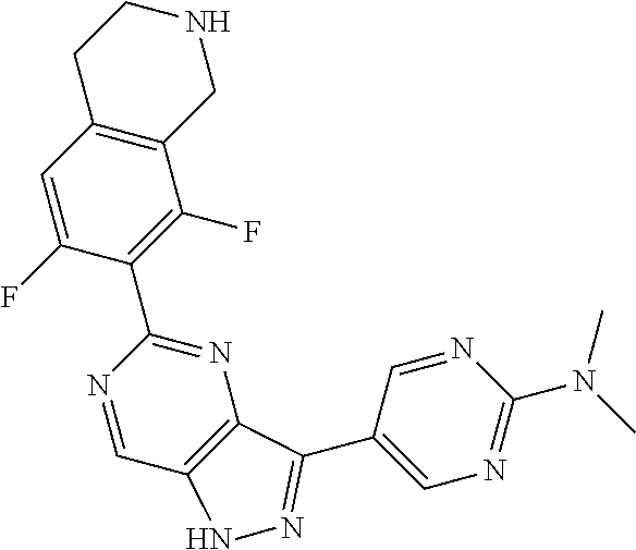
C12=C(C=C(F)C(C3=NC4=C(C=N3)NN=C4C3=CN=C(N(C)C)N=C3)=C1F)CCNC2
